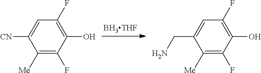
[BH3THF].C1([Me])=C(F)C(O)=C(F)C=C1[CN].C1([Me])=C(F)C(O)=C(F)C=C1CN
